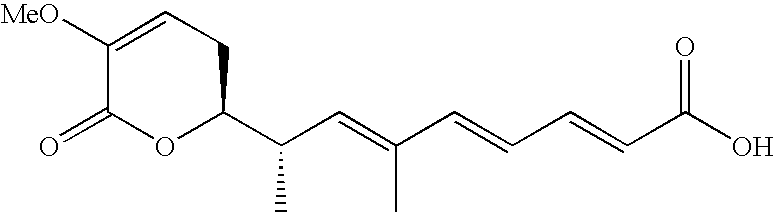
C(C=C(C=CC=CC(O)=O)C)(C1OC(=O)C([MeO])=CC1)C
